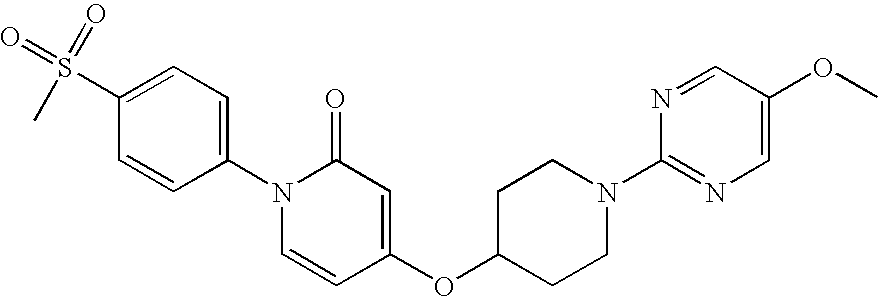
C1(N2C=CC(OC3CCN(C4=NC=C(OC)C=N4)CC3)=CC2=O)=CC=C(S(=O)(=O)C)C=C1
